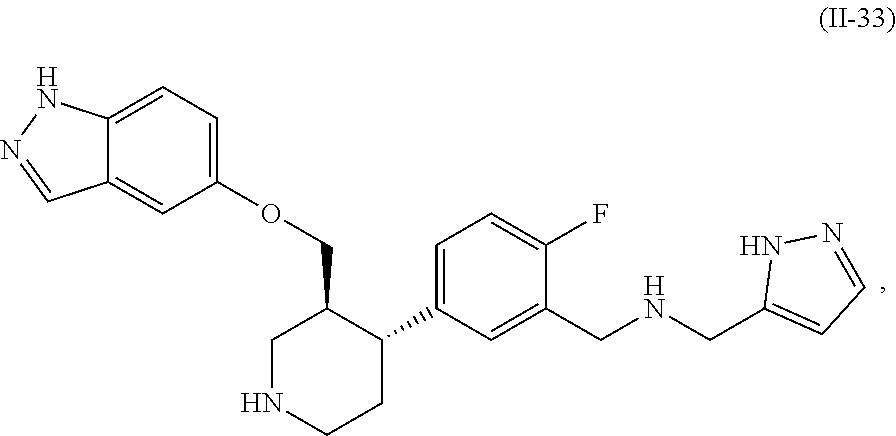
C12=CC=C(OCC3CNCCC3C3=CC=C(F)C(CNCC4=CC=NN4)=C3)C=C1C=NN2
